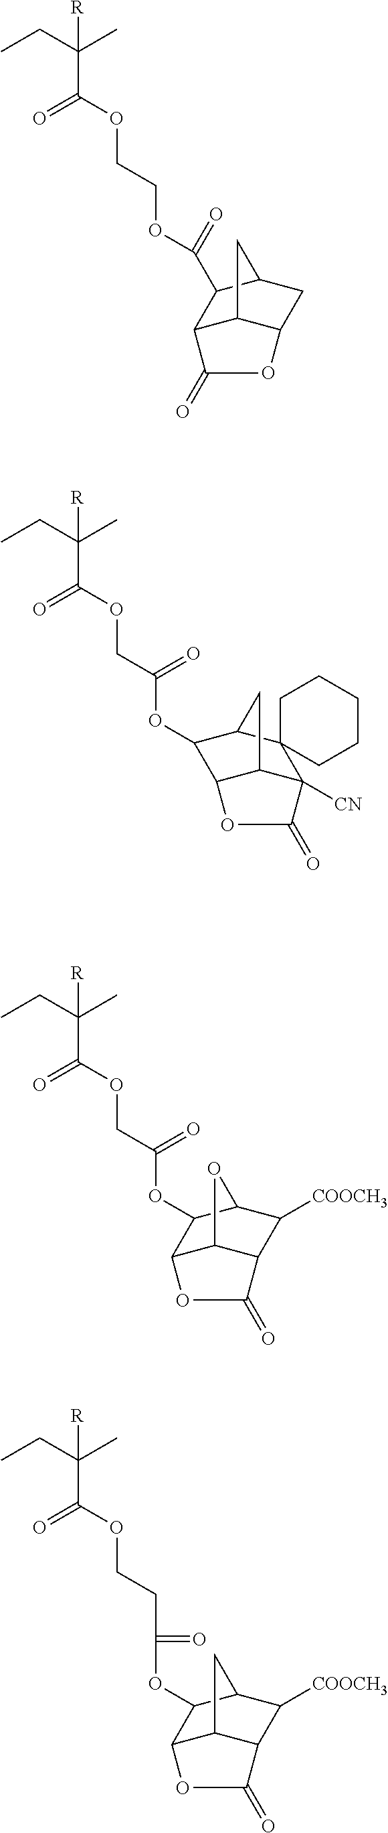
CCC(C)(C(OCCOC(=O)C1C2C3C(CC1C3)OC2=O)=O)[R].CCC(C)(C(OCC(OC1C2C3C([CN])(C4(C1C3)CCCCC4)C(=O)O2)=O)=O)[R].CCC(C)(C(OCC(OC1C2C3C(C([COOCH3])C1O3)C(=O)O2)=O)=O)[R].CCC(C)(C(OCCC(OC1C2C3C(C([COOCH3])C1C3)C(=O)O2)=O)=O)[R]
